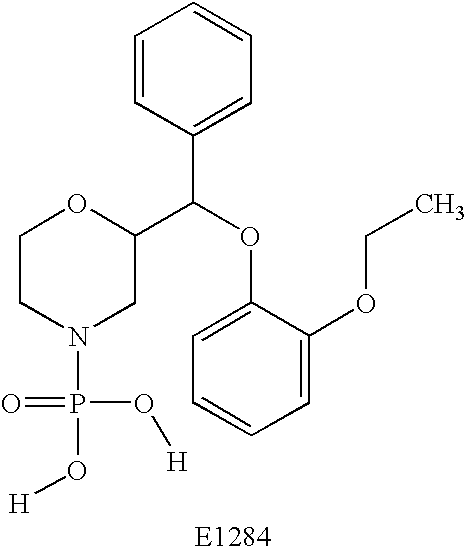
C1CN(P(O[H])(=O)O[H])CC(C(OC2=CC=CC=C2OCC)C2=CC=CC=C2)O1
